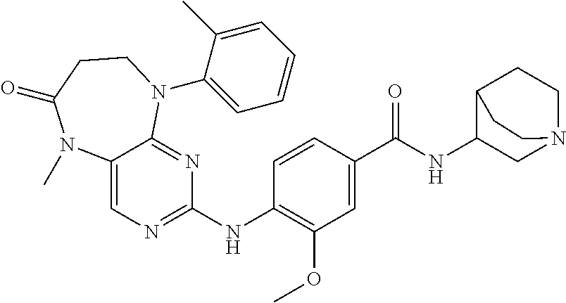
C1(NC2=NC=C3C(=N2)N(C2=CC=CC=C2C)CCC(=O)N3C)=C(OC)C=C(C(NC2CN3CCC2CC3)=O)C=C1
